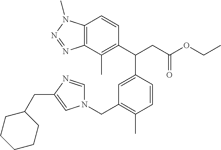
CC1=C(C(CC(OCC)=O)C2=CC(CN3C=NC(CC4CCCCC4)=C3)=C(C)C=C2)C=CC2=C1N=NN2C
